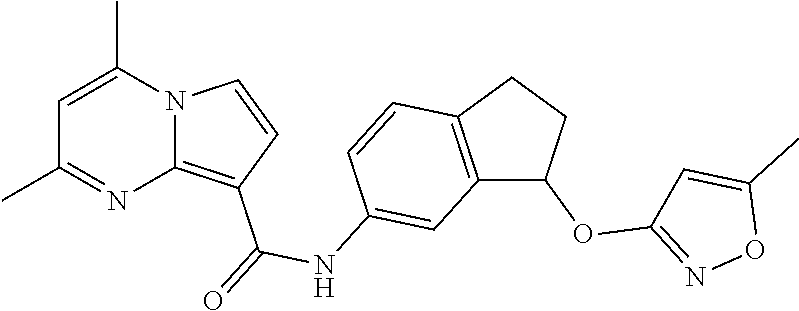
C1=C(C)N2C(=C(C(=O)NC3=CC4=C(C=C3)CCC4OC3=NOC(C)=C3)C=C2)N=C1C
